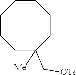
C1=CCCCC(C[OTs])([Me])CC1
